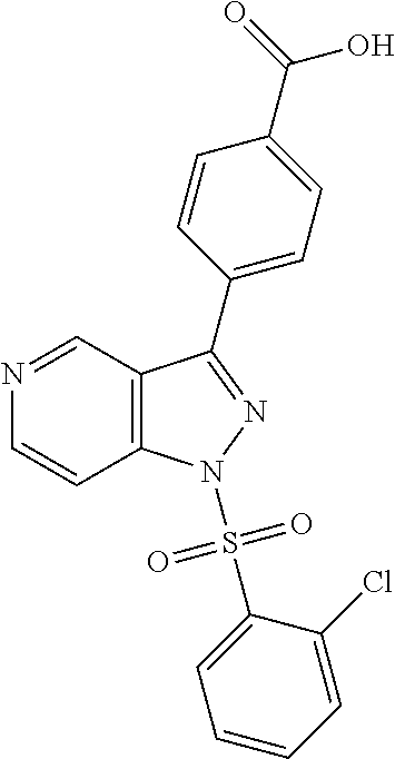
C1=CC2=C(C=N1)C(C1=CC=C(C(=O)O)C=C1)=NN2S(C1=CC=CC=C1Cl)(=O)=O
